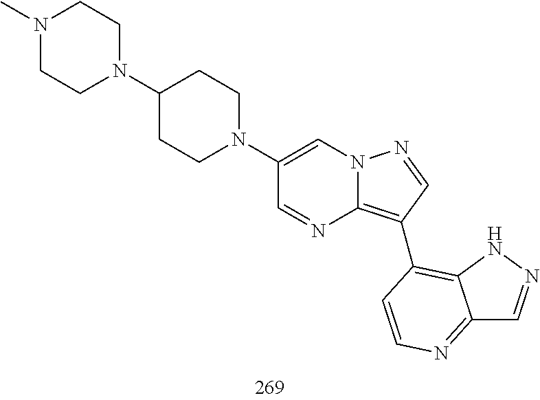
C1(N2CCC(N3CCN(C)CC3)CC2)=CN2C(=C(C3=C4C(=NC=C3)C=NN4)C=N2)N=C1
